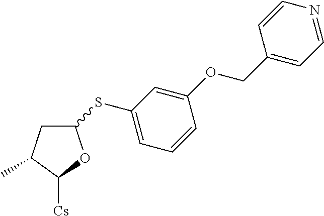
C1(SC2=CC=CC(OCC3=CC=NC=C3)=C2)CC(C)C([Cs])O1
